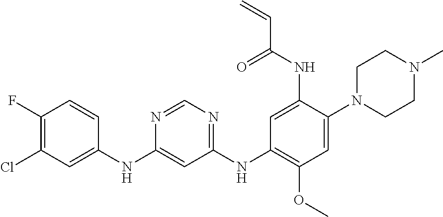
C1(NC2=CC(Cl)=C(F)C=C2)=CC(NC2=C(OC)C=C(N3CCN(C)CC3)C(NC(C=C)=O)=C2)=NC=N1
